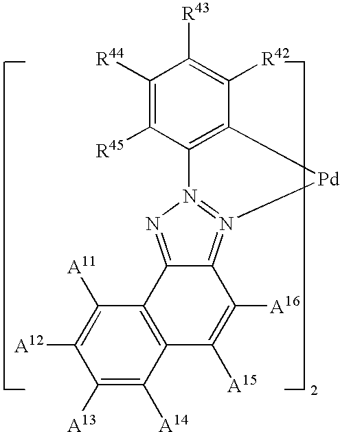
C1([R44])=C([R45])C2=C(C([R42])=C1[R43])[Pd]N1=N2N=C2C=1C([A16])=C([A15])C1=C2C([A11])=C([A12])C([A13])=C1[A14]
